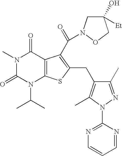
N1(C)C(=O)N(C(C)C)C2=C(C1=O)C(C(=O)N1CC([Et])(O)CO1)=C(CC1=C(C)N(C3=NC=CC=N3)N=C1C)S2
